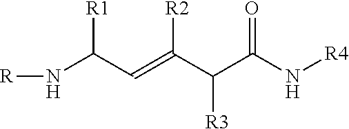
[R1]C(N[R])C=C(C(C(N[R4])=O)[R3])[R2]
